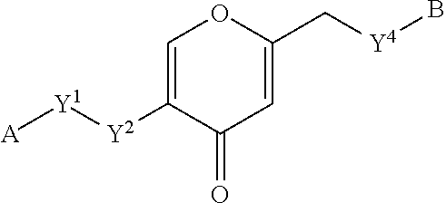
B[Y4]CC1=CC(=O)C([Y2][Y1][A])=CO1
